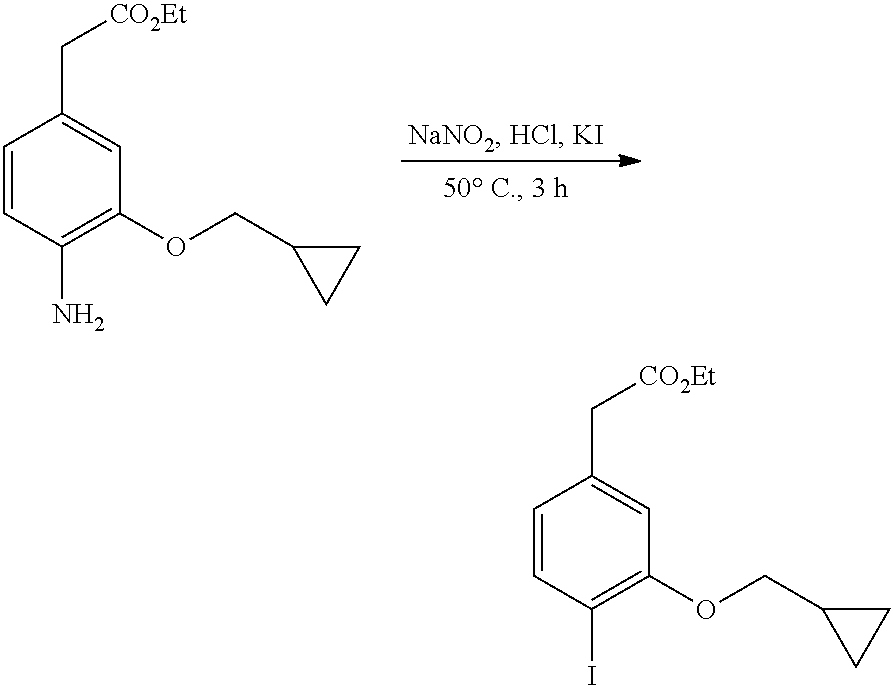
C1=CC(N)=C(OCC2CC2)C=C1C[CO2Et].C1=CC(I)=C(OCC2CC2)C=C1C[CO2Et]
